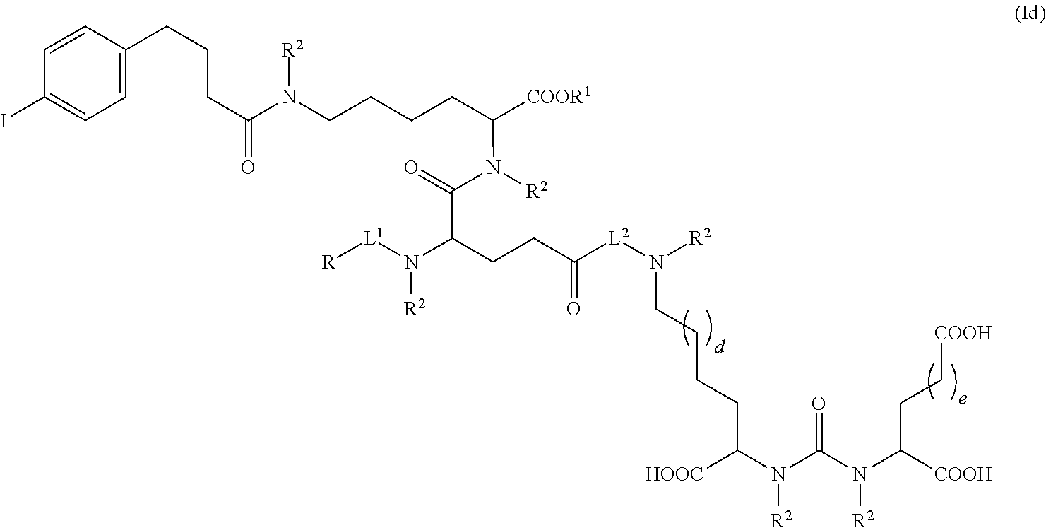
C(C(=O)N([R2])C(CCCCN(C(=O)CCCC1=CC=C(I)C=C1)[R2])[COOR1])(CCC([L2]N(CCCCC(N(C(N(C(CC[COOH])[COOH])[R2])=O)[R2])[HOOC])[R2])=O)N([R2])[L1][R]
